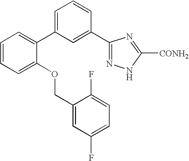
C1(C2=CC=CC(C3=NNC([CONH2])=N3)=C2)=CC=CC=C1OCC1=CC(F)=CC=C1F
